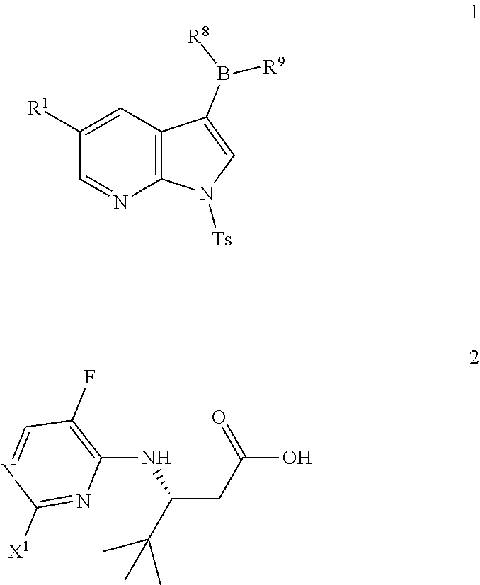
[R8]B([R9])C1=CN([Ts])C2=C1C=C([R1])C=N2.C1=NC([X1])=NC(NC(CC(O)=O)C(C)(C)C)=C1F
